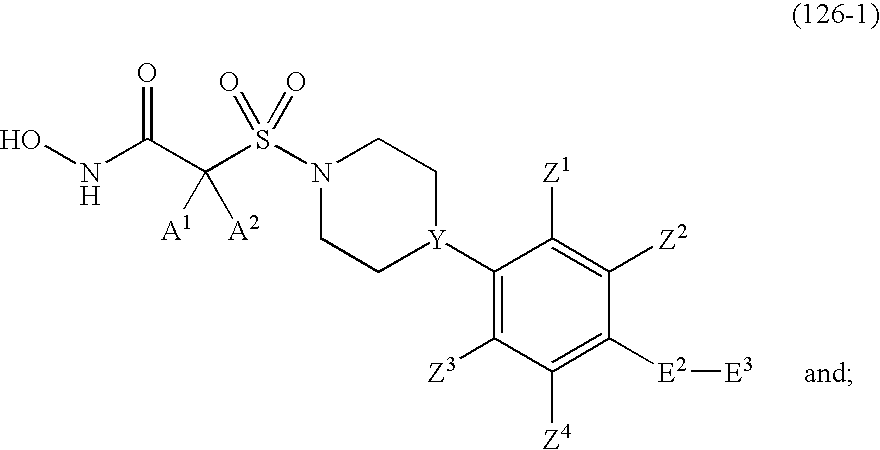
C(C(NO)=O)(S(=O)(=O)N1CC[Y](C2=C([Z3])C([Z4])=C([E2][E3])C([Z2])=C2[Z1])CC1)([A1])[A2]
